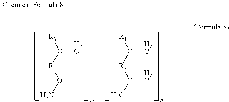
CC(CC(CC)([R4])[R2]C(C)(C)CC)([R3])[R1]ON
